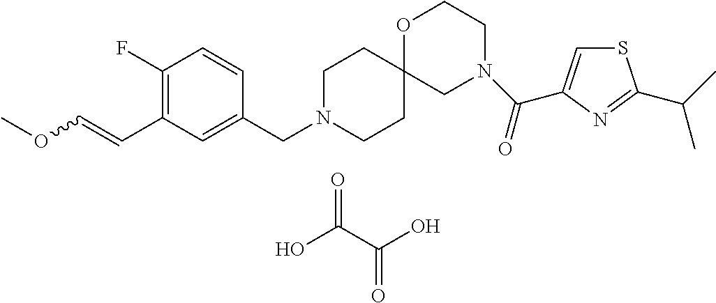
C1N(CC2=CC(C=COC)=C(F)C=C2)CCC2(C1)CN(C(=O)C1=CSC(C(C)C)=N1)CCO2.OC(C(O)=O)=O
